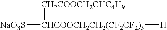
[CHCOOCH2CH2(CF2CF2)3]([NaO3S])([CH2COOCH2CHC4H9])[H]
